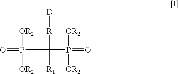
[OR2]P([OR2])(=O)C([R][D])([R1])P([OR2])([OR2])=O
